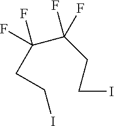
C(C(F)(F)CCI)(F)(F)CCI
